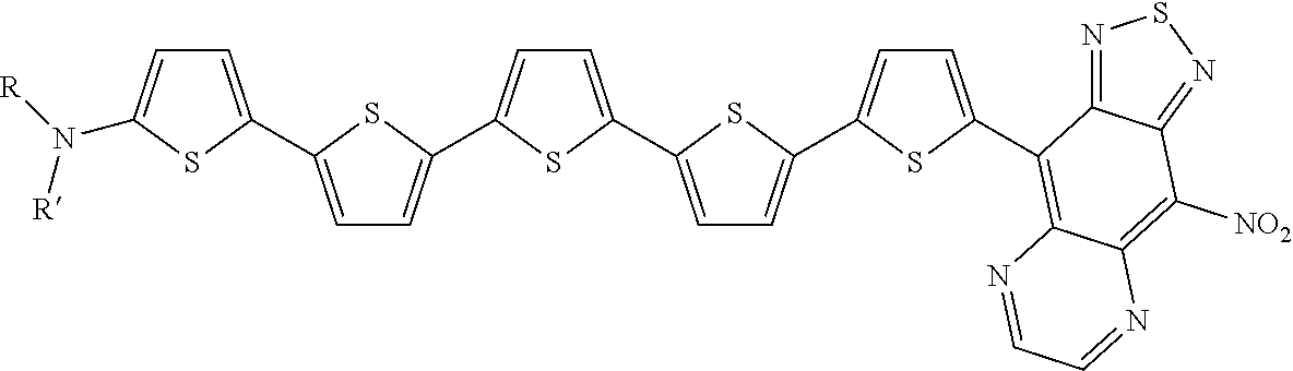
C1=C(C2=CC=C(C3=CC=C(C4=CC=C(C5=CC=C(C6=C7C(=C([NO2])C8=NSN=C86)N=CC=N7)S5)S4)S3)S2)SC(N([R])[R])=C1
